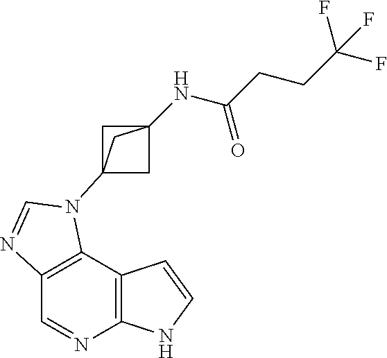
C1=NC2=C(C3=C1N=CN3C13CC(NC(CCC(F)(F)F)=O)(C1)C3)C=CN2
